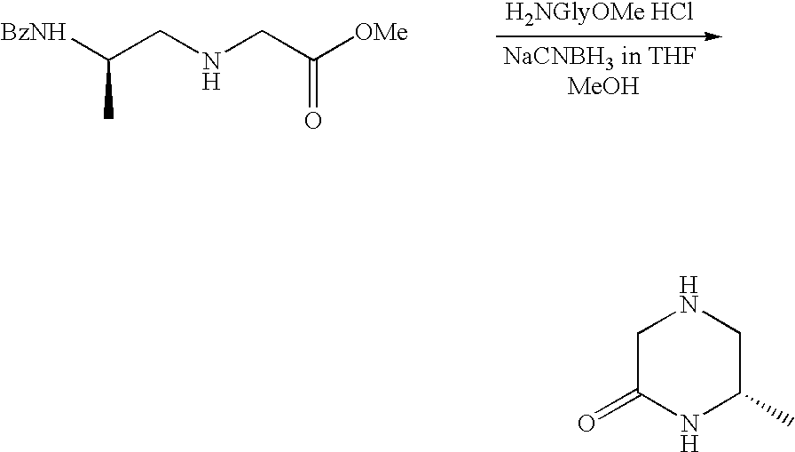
[BzNH]C(CNCC([OMe])=O)C.[H2NGlyOMe HCl].C1C(=O)NC(C)CN1
